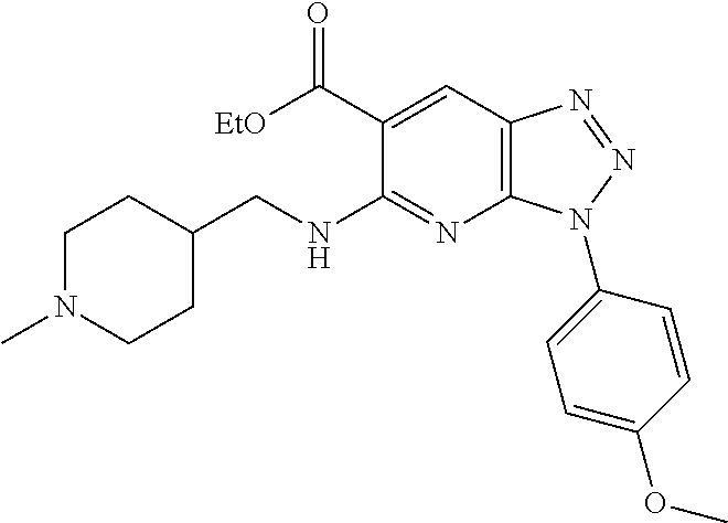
C1(C([EtO])=O)=CC2=C(N=C1NCC1CCN(C)CC1)N(C1=CC=C(OC)C=C1)N=N2
